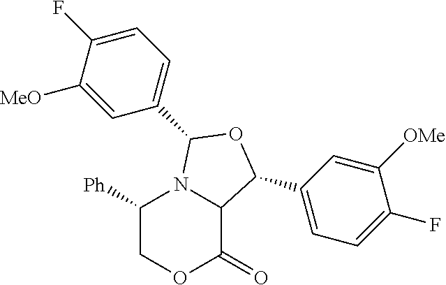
C1([Ph])COC(=O)C2N1C(C1=CC=C(F)C([MeO])=C1)OC2C1=CC=C(F)C([OMe])=C1
